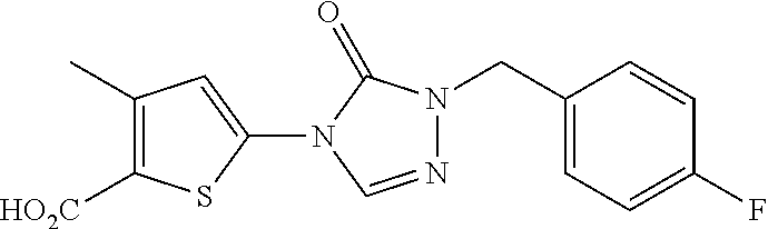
C1(C)=C([HO2C])SC(N2C=NN(CC3=CC=C(F)C=C3)C2=O)=C1
